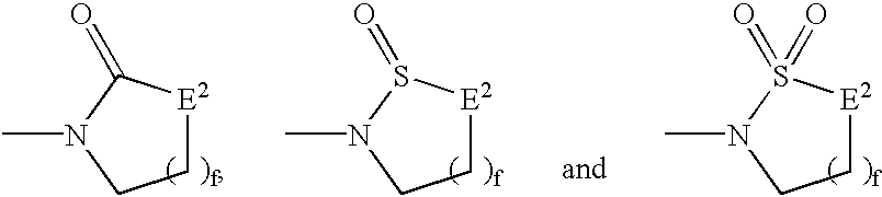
C1[E2]C(=O)N(C)C1.C1[E2]S(=O)N(C)C1.C1[E2]S(=O)(=O)N(C)C1
